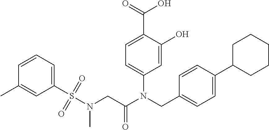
C1=C(O)C(C(=O)O)=CC=C1N(CC1=CC=C(C2CCCCC2)C=C1)C(CN(S(C1=CC=CC(C)=C1)(=O)=O)C)=O
